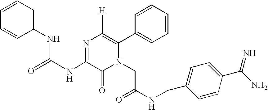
N(C1=NC([H])=C(C2=CC=CC=C2)N(CC(NCC2=CC=C(C(=N)N)C=C2)=O)C1=O)C(NC1=CC=CC=C1)=O
